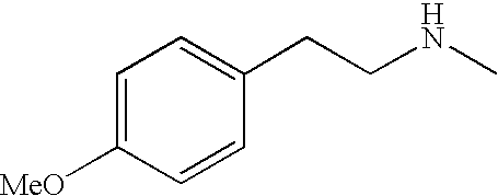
C1=C([MeO])C=CC(CCNC)=C1
